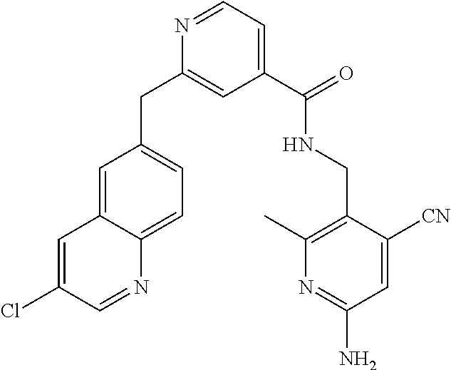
N1=CC=C(C(=O)NCC2=C(C)N=C(N)C=C2[CN])C=C1CC1=CC=C2C(=C1)C=C(Cl)C=N2
